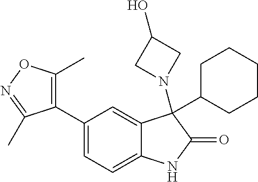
C1(C2=CC=C3C(=C2)C(C2CCCCC2)(N2CC(O)C2)C(=O)N3)=C(C)ON=C1C
